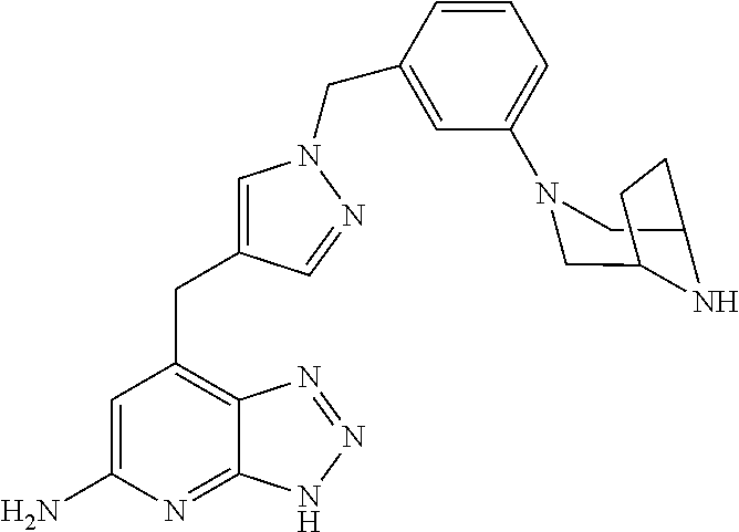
C1=C(N)N=C2C(=C1CC1=CN(CC3=CC(N4CC5NC(C4)CC5)=CC=C3)N=C1)N=NN2
